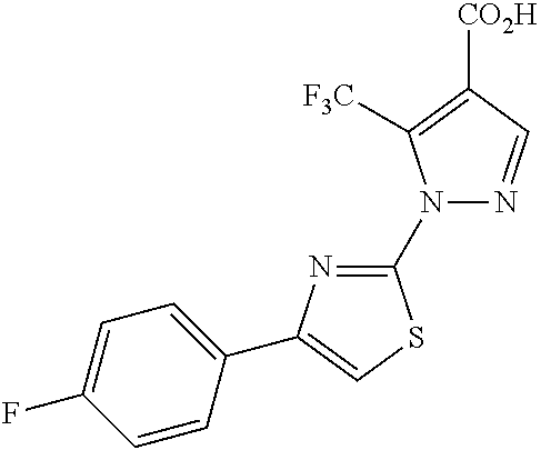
C1(N2N=CC([CO2H])=C2[F3C])=NC(C2=CC=C(F)C=C2)=CS1
